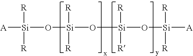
[A][Si]([R])([R])O[Si](O[Si](O[Si]([A])([R])[R])([R])[R])([R])[R]
